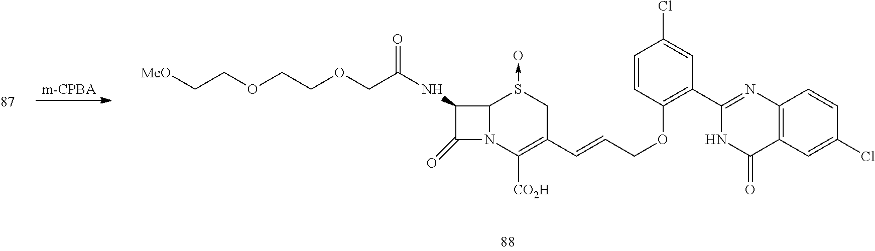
[MeO]CCOCCOCC(NC1C(=O)N2C1S(->O)CC(C=CCOC1=C(C3=NC4=C(C(=O)N3)C=C(Cl)C=C4)C=C(Cl)C=C1)=C2[CO2H])=O
